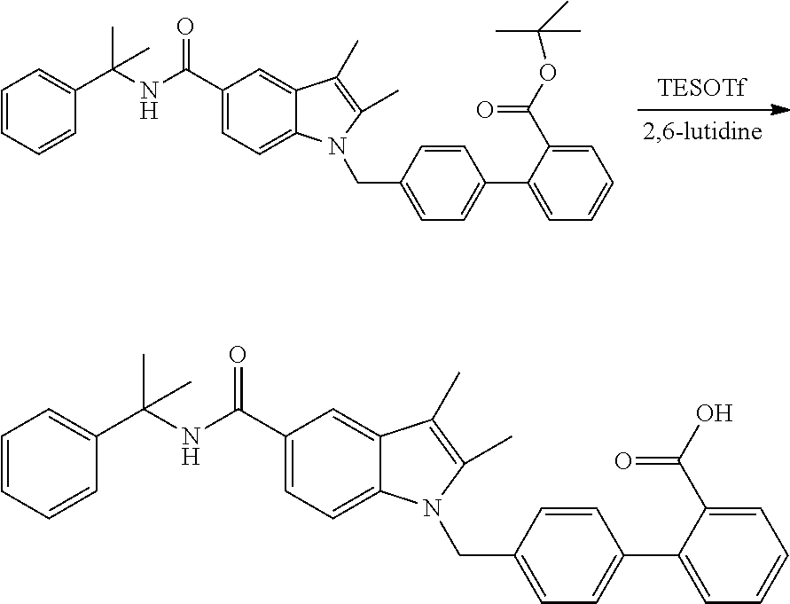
C1=CC=CC(C(NC(C2=CC=C3C(=C2)C(C)=C(C)N3CC2=CC=C(C3=CC=CC=C3C(OC(C)(C)C)=O)C=C2)=O)(C)C)=C1.C1=CC=CC(C(NC(C2=CC=C3C(=C2)C(C)=C(C)N3CC2=CC=C(C3=CC=CC=C3C(O)=O)C=C2)=O)(C)C)=C1
